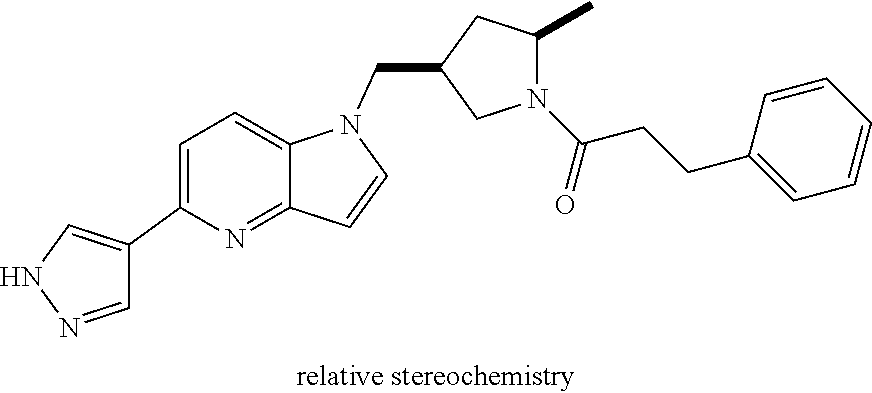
C1=NNC=C1C1=CC=C2C(=N1)C=CN2CC1CC(C)N(C(CCC2=CC=CC=C2)=O)C1
